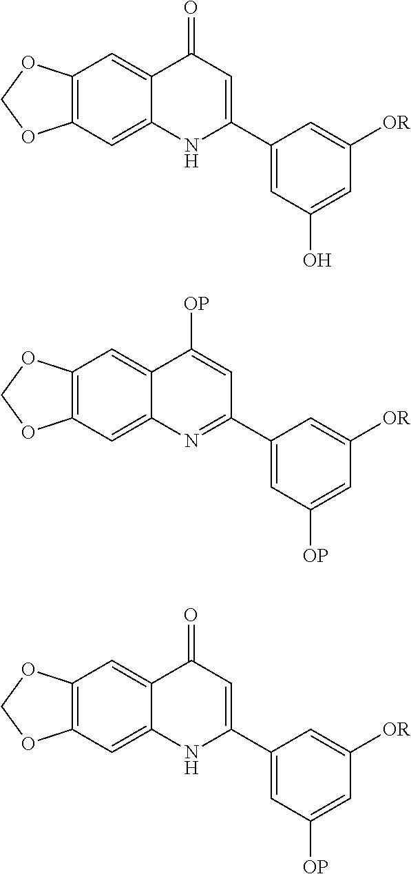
C12=C(C=C3C(=C1)C(=O)C=C(C1=CC(O)=CC([OR])=C1)N3)OCO2.C12=C(C=C3C(=C1)C([OP])=CC(C1=CC([OP])=CC([OR])=C1)=N3)OCO2.C12=C(C=C3C(=C1)C(=O)C=C(C1=CC([OP])=CC([OR])=C1)N3)OCO2
